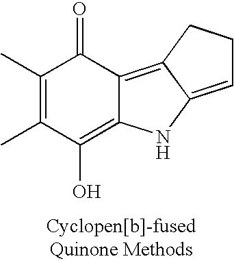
C1(C)=C(C)C(O)=C2C(=C3C(=CCC3)N2)C1=O
